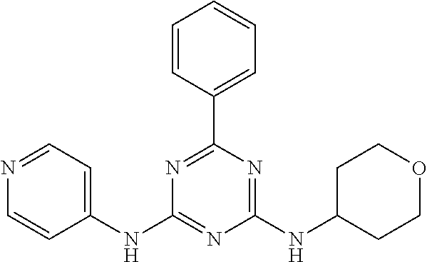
C1(NC2=CC=NC=C2)=NC(NC2CCOCC2)=NC(C2=CC=CC=C2)=N1
